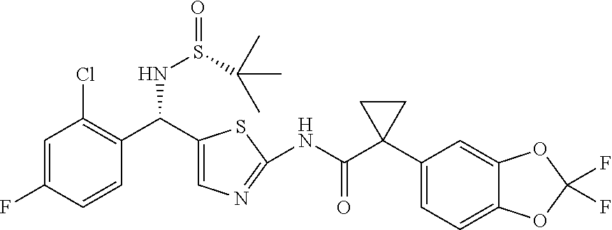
C1=C(F)C=CC(C(C2=CN=C(NC(C3(C4=CC=C5C(=C4)OC(F)(F)O5)CC3)=O)S2)NS(=O)C(C)(C)C)=C1Cl
